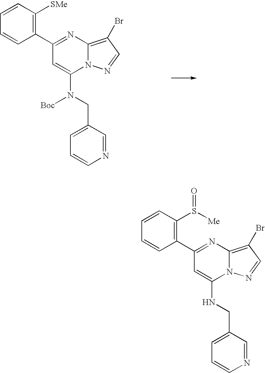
N1=C(C2=C([SMe])C=CC=C2)C=C(N(CC2=CC=CN=C2)[Boc])N2C1=C(Br)C=N2.N1=C(C2=C(S([Me])=O)C=CC=C2)C=C(NCC2=CC=CN=C2)N2C1=C(Br)C=N2
